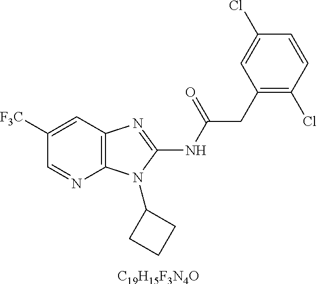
[C19H15F3N4O].C1([F3C])=CC2=C(N=C1)N(C1CCC1)C(NC(CC1=C(Cl)C=CC(Cl)=C1)=O)=N2
